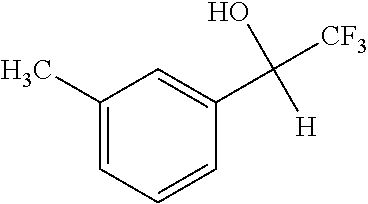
C1(C)=CC=CC(C([H])(O)[CF3])=C1
